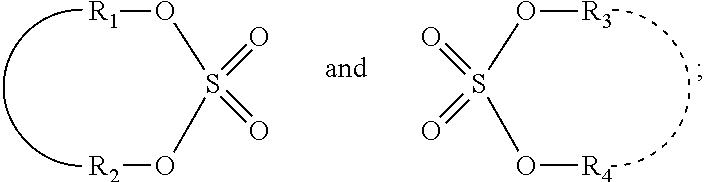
[R1]OS(O[R2])(=O)=O.[R3]OS(O[R4])(=O)=O
